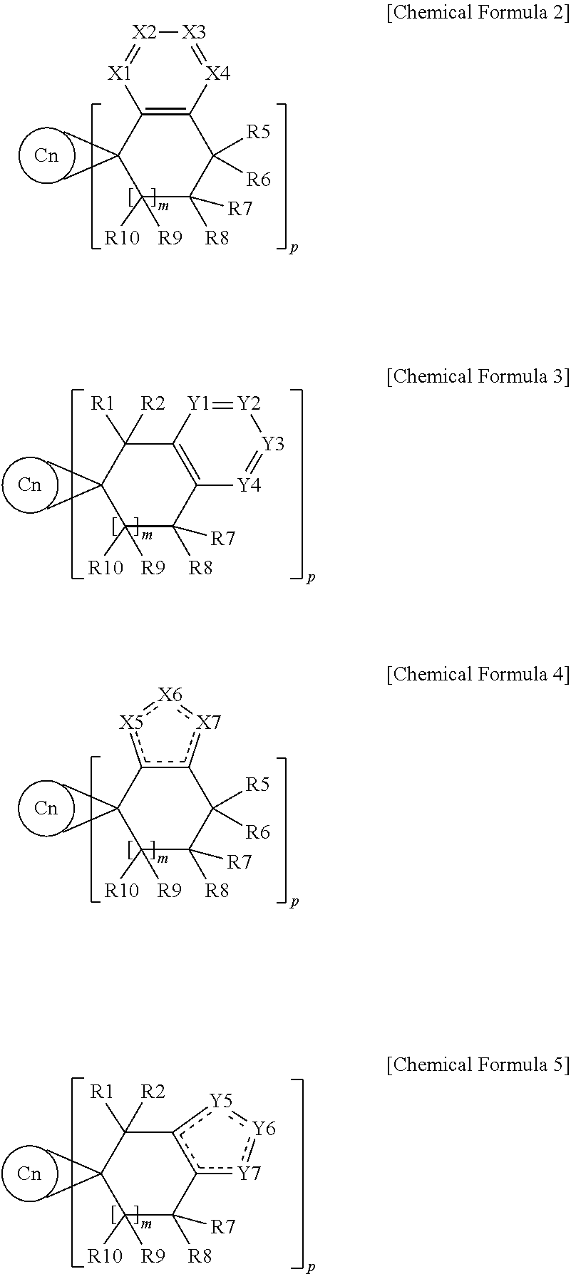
C12=C(C(C)(C)C([R10])([R9])C([R8])([R7])C1([R5])[R6])[X1]=[X2][X3]=[X4]2.c12c([X5]:[X6]:[X7]1)C(C)(C)C([R10])([R9])C([R8])([R7])C2([R5])[R6].C12=C(C([R8])([R7])C([R10])([R9])C(C)(C)C1([R1])[R2])[Y4]=[Y3][Y2]=[Y1]2.c12c([Y7]:[Y6]:[Y5]1)C([R8])([R7])C([R10])([R9])C(C)(C)C2([R1])[R2]
